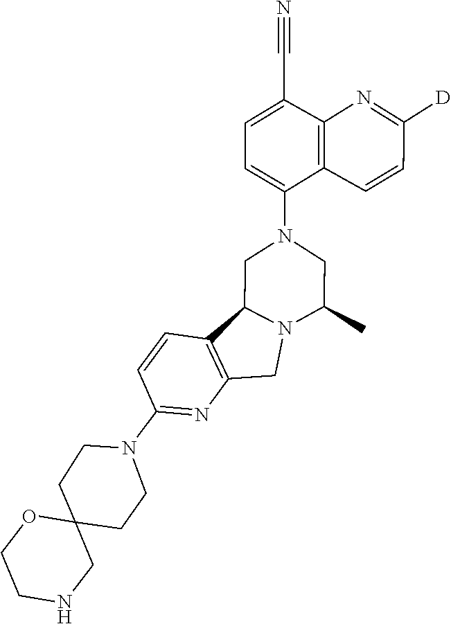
C1C(C)N2C(C3=C(C2)N=C(N2CCC4(CC2)OCCNC4)C=C3)CN1C1=CC=C(C#N)C2=C1C=CC([D])=N2
